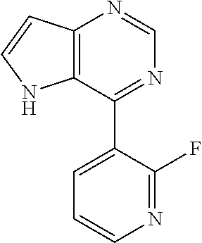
C12=C(C(C3=CC=CN=C3F)=NC=N1)NC=C2
